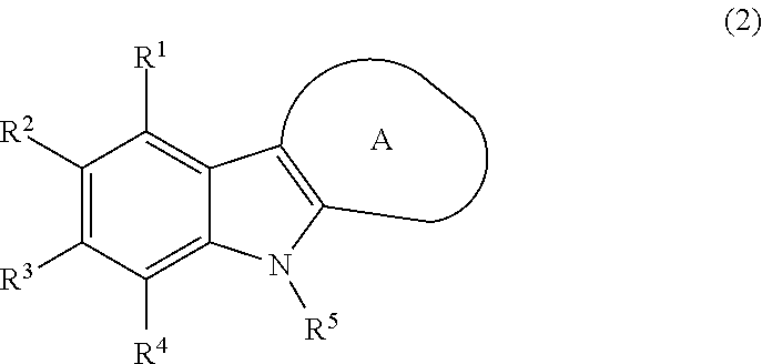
[A].C1([R2])=C([R3])C([R4])=C2C(=C1[R1])C=CN2[R5]
